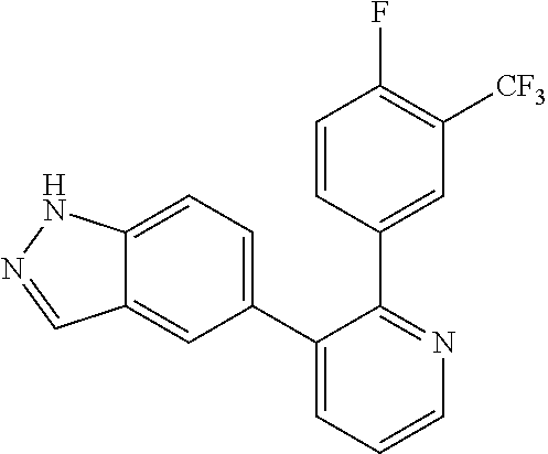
C12=CC=C(C3=CC=CN=C3C3=CC([CF3])=C(F)C=C3)C=C1C=NN2
